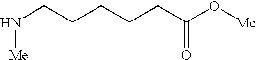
N([Me])CCCCCC(O[Me])=O
